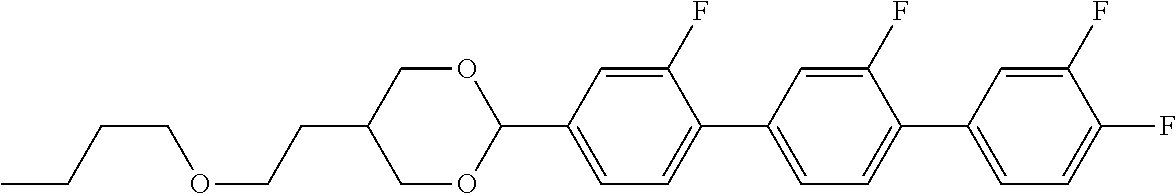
O1CC(CCOCCCC)COC1C1=CC=C(C2=CC=C(C3=CC=C(F)C(F)=C3)C(F)=C2)C(F)=C1
